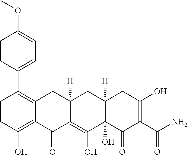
C1=CC(O)=C2C(=C1C1=CC=C(OC)C=C1)CC1([H])C(=C(O)C3(O)C([H])(C1)CC(O)=C(C(N)=O)C3=O)C2=O
